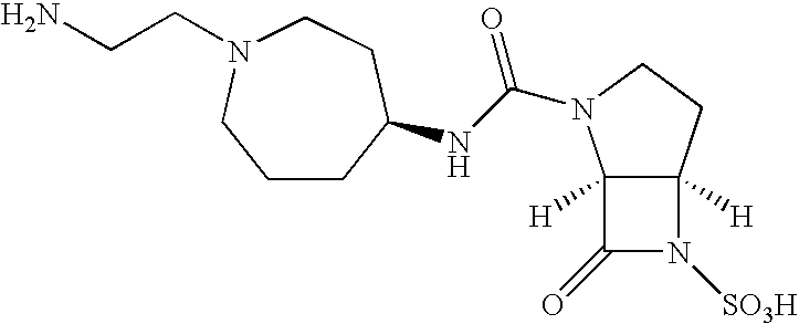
C12([H])C([H])(CCN1C(NC1CCCN(CCN)CC1)=O)N([SO3H])C2=O
